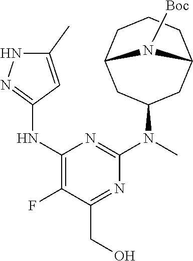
N(C1=NNC(C)=C1)C1=C(F)C(CO)=NC(N(C)C2CC3CCCC(C2)N3[Boc])=N1
